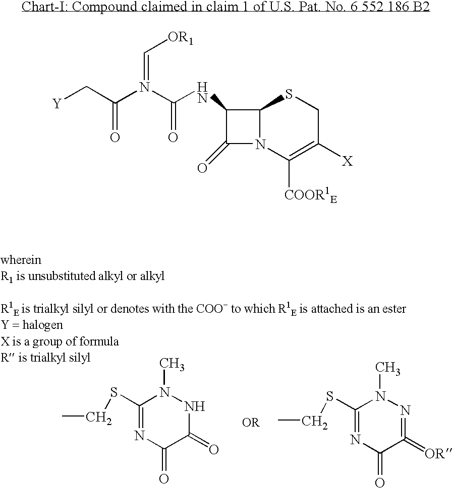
CCSC1=NC(=O)C(=O)NN1C.CCSC1=NC(=O)C(=[OR])=NN1C.C12N(C([COOR1E])=C([X])CS1)C(=O)C2NC(N(C(C[Y])=O)=C[OR1])=O
